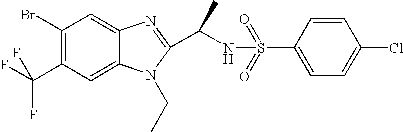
C1(Br)=C(C(F)(F)F)C=C2C(=C1)N=C(C(NS(=O)(=O)C1=CC=C(Cl)C=C1)C)N2CC
